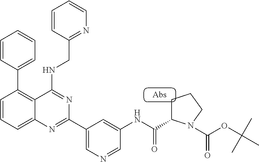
C1=CC(C2=C3C(=CC=C2)N=C(C2=CN=CC(NC(=O)C4CCCN4C(OC(C)(C)C)=O)=C2)N=C3NCC2=NC=CC=C2)=CC=C1
